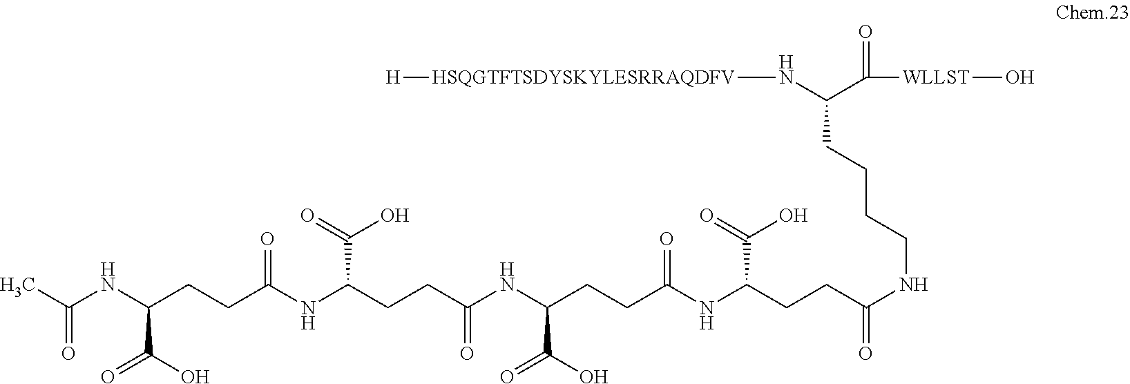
[H][HSQGTFTSDYSKYLESRRAQDFV]NC(C([WLLST]O)=O)CCCCNC(CCC(NC(CCC(NC(CCC(NC(CCC(NC(C)=O)C(O)=O)=O)C(=O)O)=O)C(O)=O)=O)C(=O)O)=O
